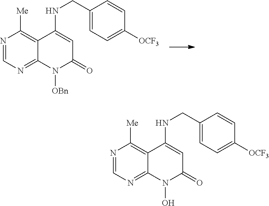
N1=CN=C2C(=C1[Me])C(NCC1=CC=C([OCF3])C=C1)=CC(=O)N2[OBn].N1=CN=C2C(=C1[Me])C(NCC1=CC=C([OCF3])C=C1)=CC(=O)N2O
